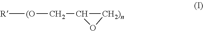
[R][(O]CC1[CH2)n]O1
